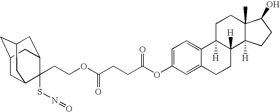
C1=C2C(=CC=C1OC(=O)CCC(OCCC1(SN=O)C3CC4CC(CC1C4)C3)=O)C1([H])C([H])(CC2)C2([H])C(C)(CC1)C(O)CC2
